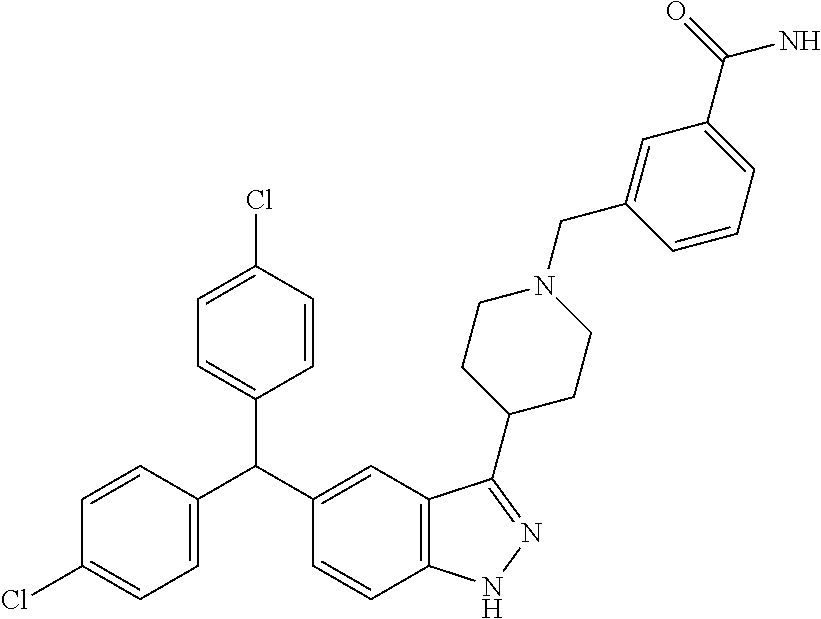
C1=CC(Cl)=CC=C1C(C1=CC2=C(C=C1)NN=C2C1CCN(CC2=CC(C(=O)N)=CC=C2)CC1)C1=CC=C(Cl)C=C1
